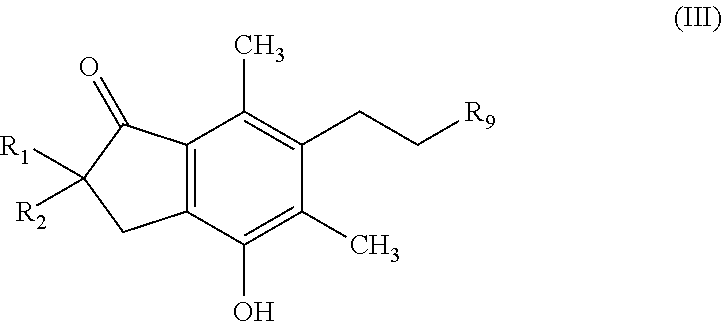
C12=C(C(O)=C(C)C(CC[R9])=C1C)CC([R1])([R2])C2=O
